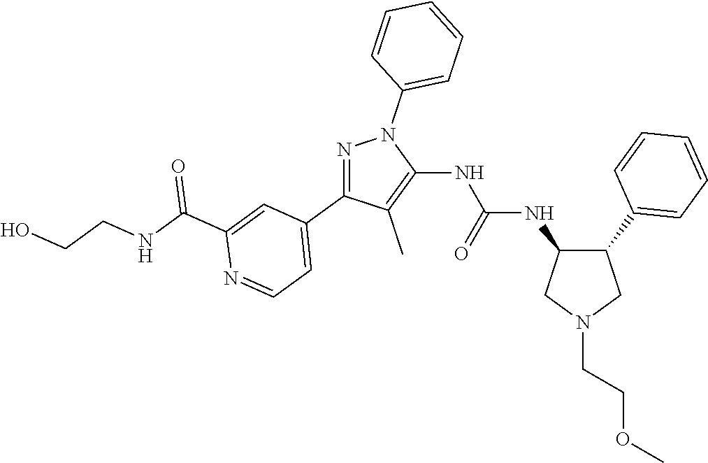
C1(NC(NC2=C(C)C(C3=CC=NC(C(NCCO)=O)=C3)=NN2C2=CC=CC=C2)=O)C(C2=CC=CC=C2)CN(CCOC)C1
